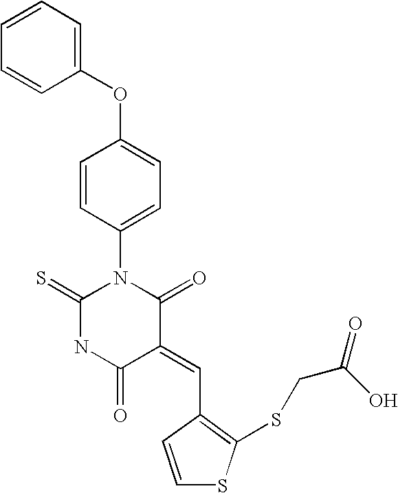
C1(OC2=CC=C(N3C(=S)NC(=O)C(=CC4=C(SCC(=O)O)SC=C4)C3=O)C=C2)=CC=CC=C1
